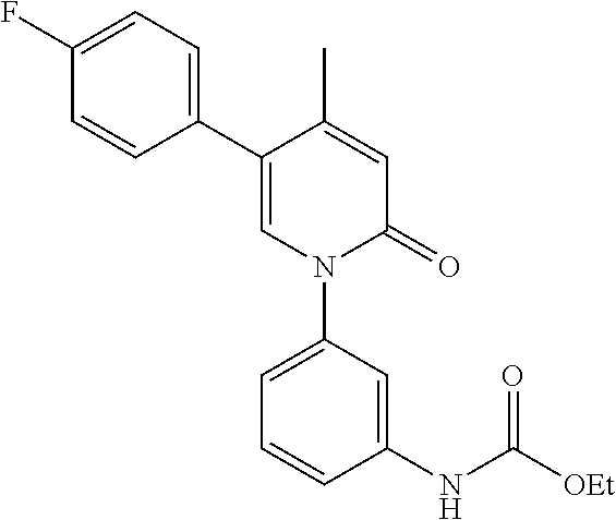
C1=C(C)C(C2=CC=C(F)C=C2)=CN(C2=CC=CC(NC([OEt])=O)=C2)C1=O
